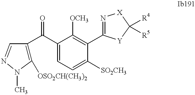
C1([OSO2CH(CH3)2])=C(C(C2=CC=C([SO2CH3])C(C3=N[X]C([R4])([R5])[Y]3)=C2[OCH3])=O)C=NN1C
